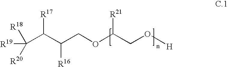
C(C(C(COC(CO[H])[R21])[R16])[R17])([R19])([R18])[R20]
